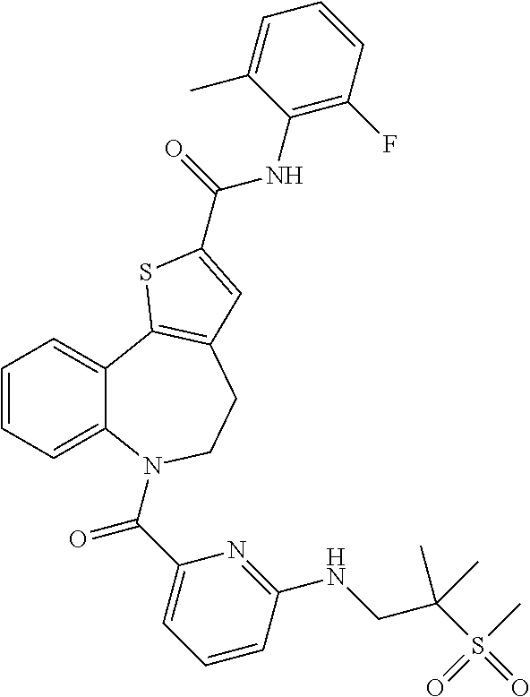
C1=CC=C2C(=C1)C1=C(CCN2C(C2=CC=CC(NCC(S(=O)(C)=O)(C)C)=N2)=O)C=C(C(=O)NC2=C(F)C=CC=C2C)S1
